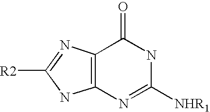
C12=C(N=C([NHR1])NC1=O)NC([R2])=N2
